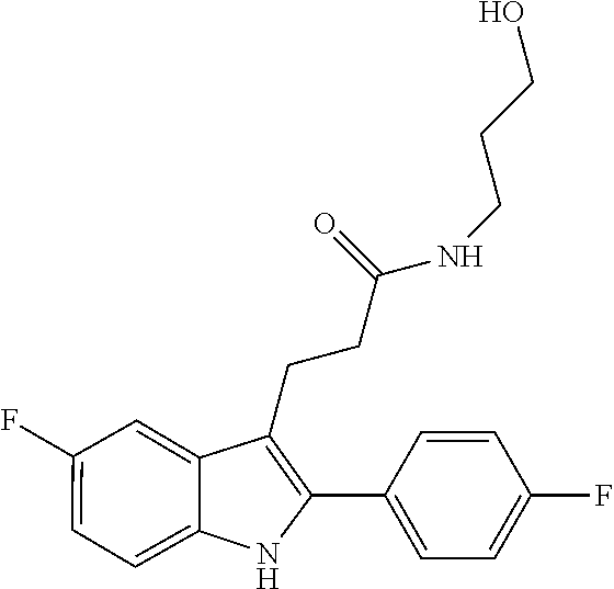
C1=C(F)C=C2C(CCC(NCCCO)=O)=C(C3=CC=C(F)C=C3)NC2=C1
